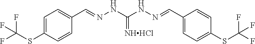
C1=C(SC(F)(F)F)C=CC(C=NNC(NN=CC2=CC=C(SC(F)(F)F)C=C2)=[NHHCl])=C1
